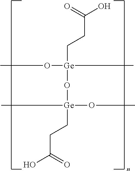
CO[Ge](C)(CCC(O)=O)O[Ge](CCC(O)=O)(C)OC
